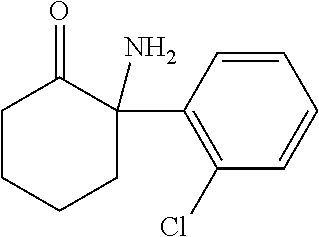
C1=CC(C2(N)CCCCC2=O)=C(Cl)C=C1
